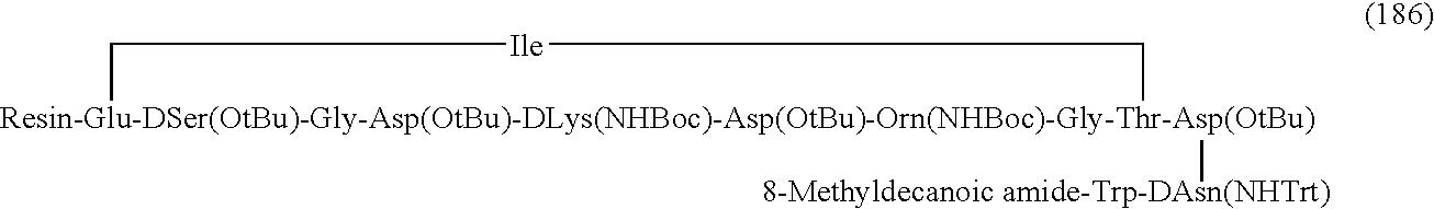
[Resin-Glu-DSer(OtBu)-Gly-Asp(OtBu)-DLys(NHBoc)-Asp(OtBu)-Orn(NHBoc)-Gly-Thr-Asp(OtBu)]1([8-Methyldecanoic amide-Trp-DAsn(NHTrt)])C[Ile]C1
